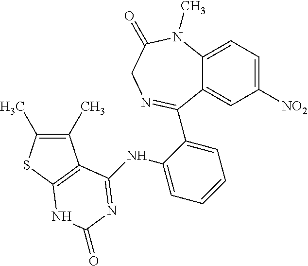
C1(C)=C(C)SC2=C1C(NC1=CC=CC=C1C1=NCC(=O)N(C)C3=CC=C([NO2])C=C31)=NC(=O)N2
